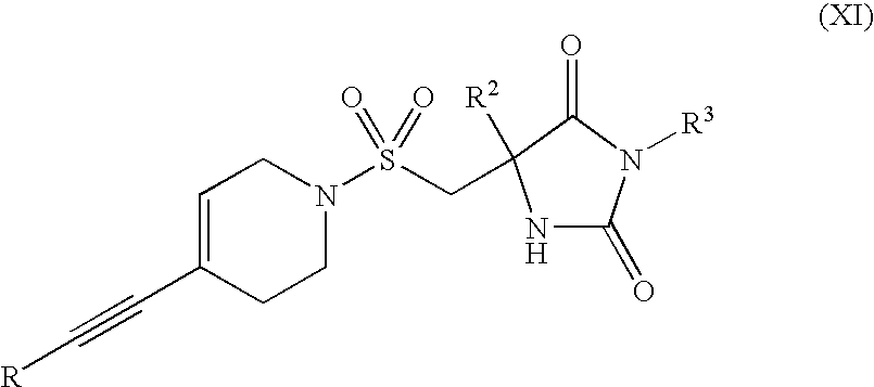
N1C(=O)N([R3])C(=O)C1(CS(N1CC=C(C#C[R])CC1)(=O)=O)[R2]
